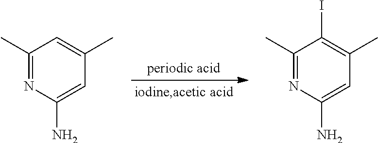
C1(C)=NC(N)=CC(C)=C1.C1(C)=NC(N)=CC(C)=C1I
